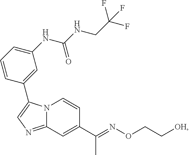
N12C(=NC=C1C1=CC(NC(NCC(F)(F)F)=O)=CC=C1)C=C(C(=NOCC[OH])C)C=C2
